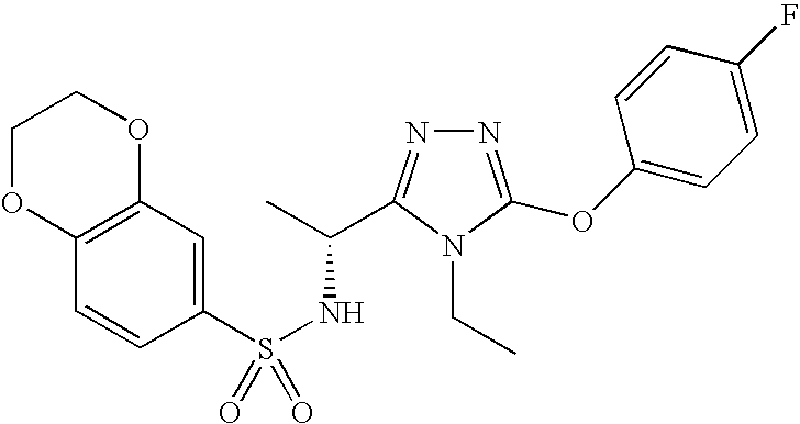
N1=C(OC2=CC=C(F)C=C2)N(CC)C(C(C)NS(=O)(C2=CC3=C(C=C2)OCCO3)=O)=N1
